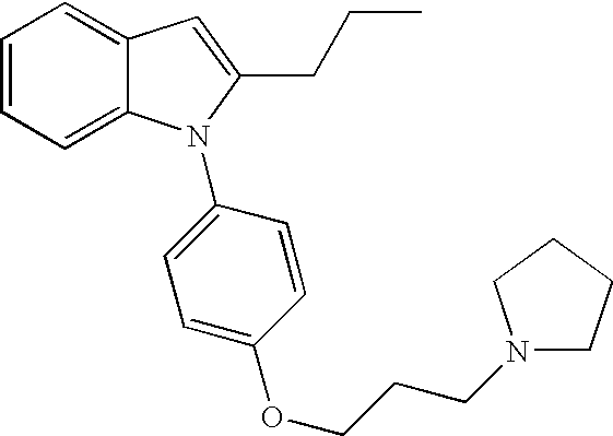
C1=CC=C2C(=C1)C=C(CCC)N2C1=CC=C(OCCCN2CCCC2)C=C1
